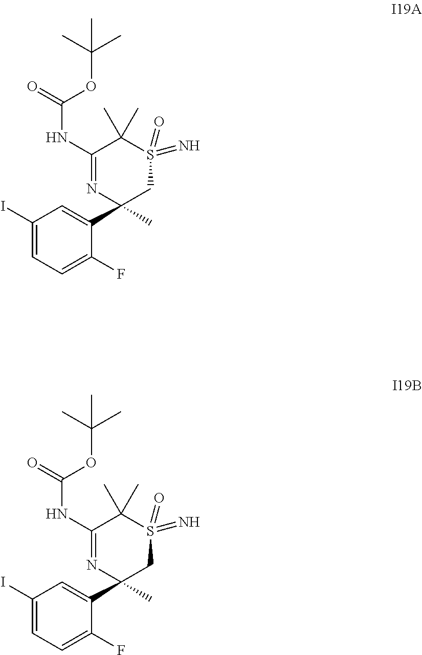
C1(I)=CC=C(F)C(C2(C)CS(=O)(=N)C(C)(C)C(NC(=O)OC(C)(C)C)=N2)=C1.C1(I)=CC=C(F)C(C2(C)CS(=O)(=N)C(C)(C)C(NC(=O)OC(C)(C)C)=N2)=C1
